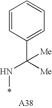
C1=CC(C([Me])(N*)[Me])=CC=C1
